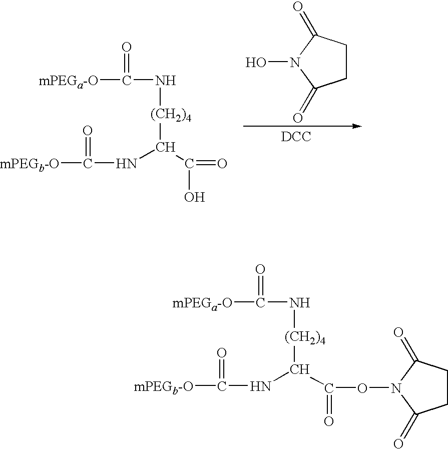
C1CC(=O)N(O)C1=O.[DCC].[mPEGa-O]C(=O)N[(CH2)4]C(NC(=O)[mPEGb-O])C(=O)O.[mPEGa-O]C(=O)N[(CH2)4]C(NC(=O)[mPEGb-O])C(ON1C(=O)CCC1=O)=O
